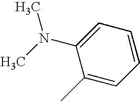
C1(C)=CC=CC=C1N(C)C
